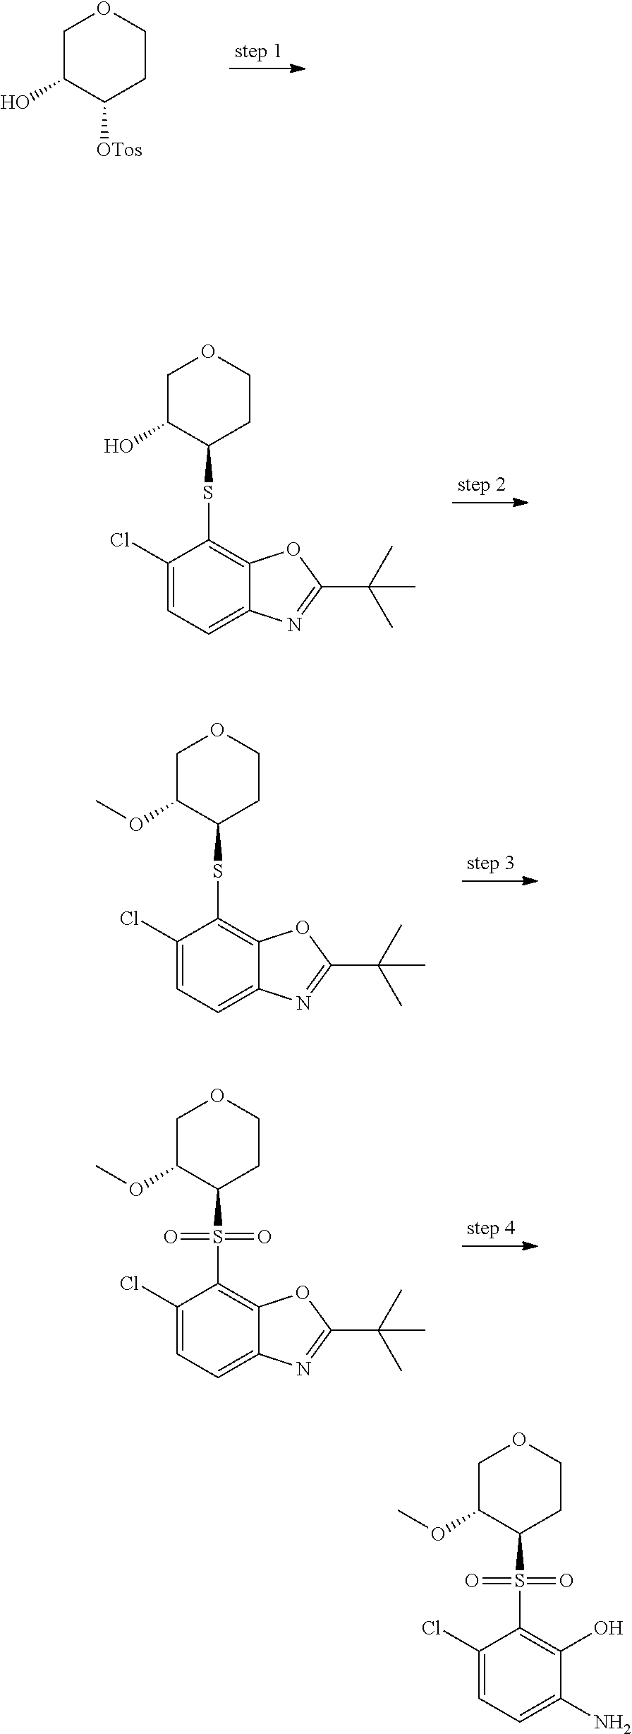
C1(Cl)=CC=C2C(=C1SC1CCOCC1O)OC(C(C)(C)C)=N2.C1(Cl)=CC=C2C(=C1SC1CCOCC1OC)OC(C(C)(C)C)=N2.C1(Cl)=CC=C2C(=C1S(C1CCOCC1OC)(=O)=O)OC(C(C)(C)C)=N2.C1(Cl)=CC=C(N)C(O)=C1S(C1CCOCC1OC)(=O)=O.C1C(O)C([OTos])CCO1
